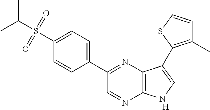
[H].C1(C2=NC3=C(N=C2)NC=C3C2=C(C)C=CS2)=CC=C(S(C(C)C)(=O)=O)C=C1
